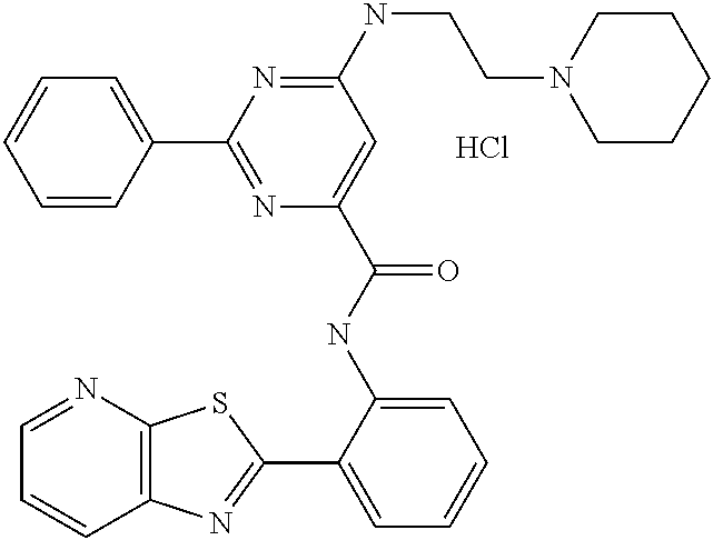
C1=NC2=C(C=C1)N=C(C1=CC=CC=C1NC(=O)C1=CC(NCCN3CCCCC3)=NC(C3=CC=CC=C3)=N1)S2.Cl
